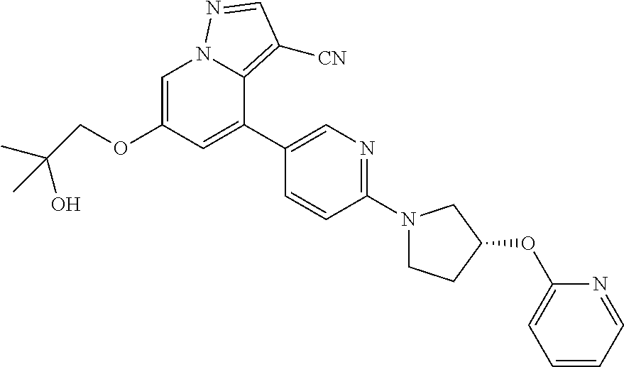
C1=C(OCC(O)(C)C)C=C(C2=CN=C(N3CCC(OC4=CC=CC=N4)C3)C=C2)C2=C([CN])C=NN12
